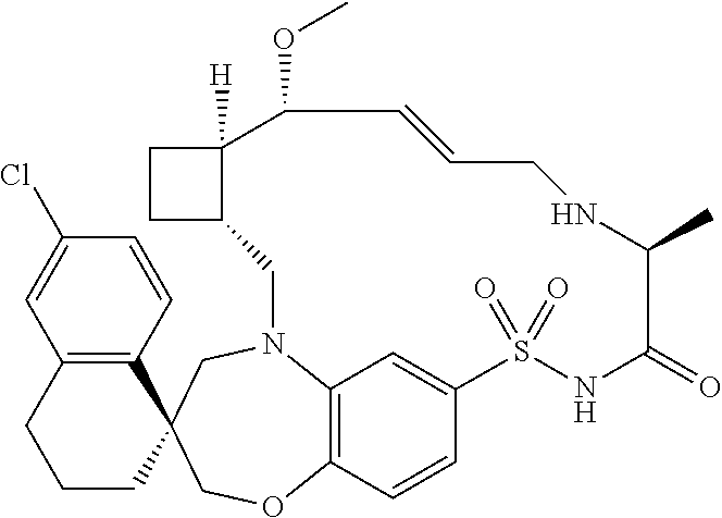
C12=C(C=CC(Cl)=C1)C1(CCC2)COC2=C3N(C1)CC1C([H])(CC1)C(OC)C=CCNC(C)C(=O)NS(=O)(=O)C(=C3)C=C2
